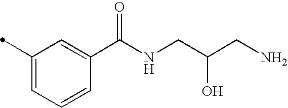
C1(C)=CC=CC(C(NCC(CN)O)=O)=C1
